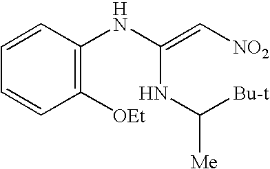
C1=CC([OEt])=C(NC(NC([Bu-t])[Me])=C[NO2])C=C1
